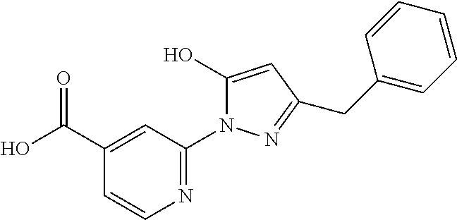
C1(C(O)=O)=CC(N2C(O)=CC(CC3=CC=CC=C3)=N2)=NC=C1
